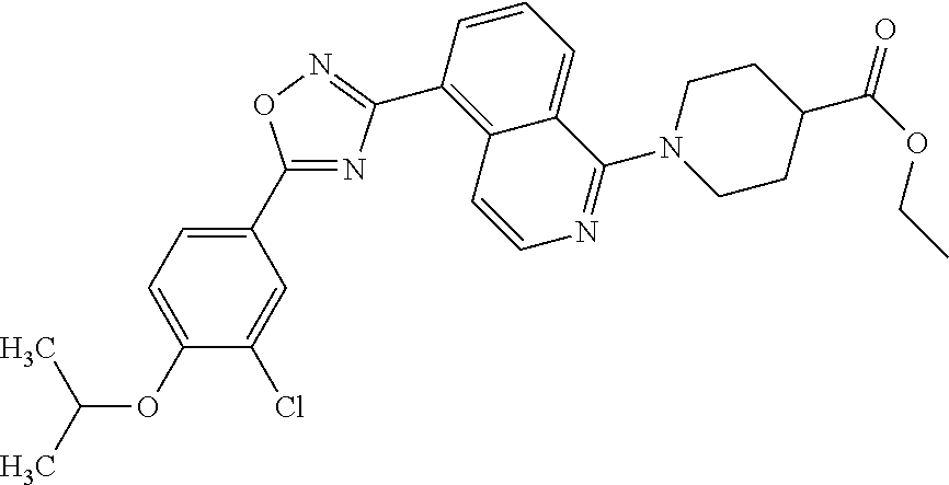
C1(C2=NC(C3=C4C(=CC=C3)C(N3CCC(C(OCC)=O)CC3)=NC=C4)=NO2)=CC=C(OC(C)C)C(Cl)=C1
